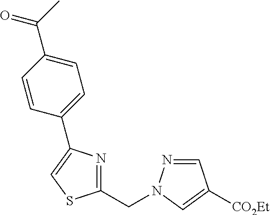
C1(CN2N=CC([CO2Et])=C2)=NC(C2=CC=C(C(=O)C)C=C2)=CS1
